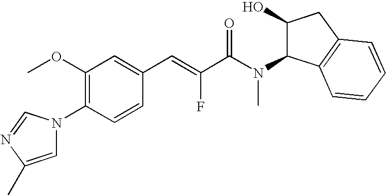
C1(OC)=C(N2C=C(C)N=C2)C=CC(C=C(C(N(C)C2C(O)CC3=C2C=CC=C3)=O)F)=C1
